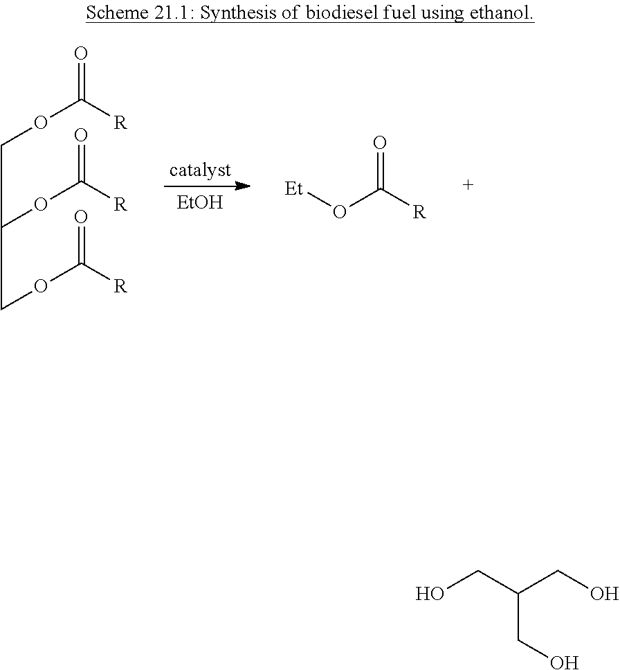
[EtOH].O=C([R])OCC(OC(=O)[R])COC(=O)[R].O=C([R])O[Et].C(CO)(CO)CO
